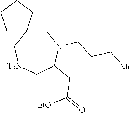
C1C2(C[TsN]CC(CC(=O)[EtO])N1CCC[Me])CCCC2
